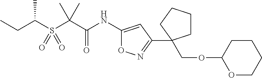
S(C(C(NC1=CC(C2(COC3OCCCC3)CCCC2)=NO1)=O)(C)C)(=O)(=O)C(C)CC
